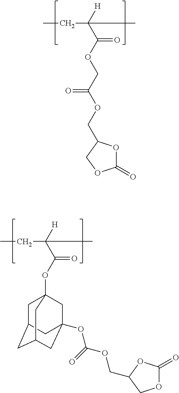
CCC([H])(C(=O)OCC(=O)OCC1OC(=O)OC1)C.CCC([H])(C(=O)OC12CC3CC(CC(OC(=O)OCC4OC(=O)OC4)(C1)C3)C2)C
